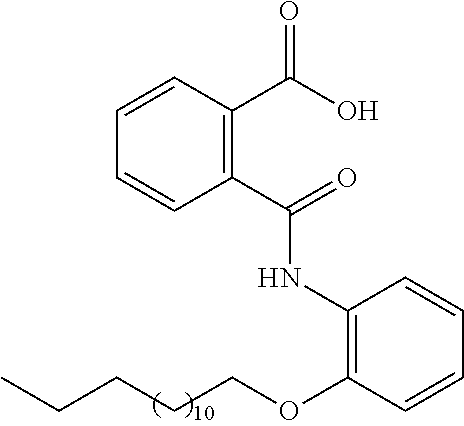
C1=CC(C(=O)O)=C(C(NC2=C(OCCCCC)C=CC=C2)=O)C=C1
